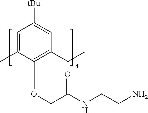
C1=C(C)C(OCC(NCCN)=O)=C(CC)C=C1[tBu]
